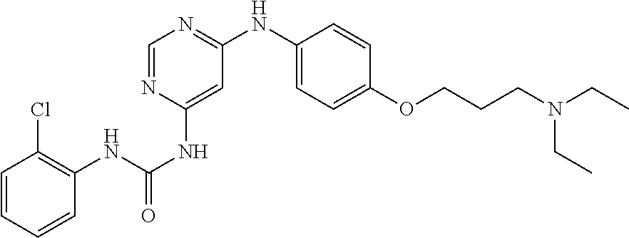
C1=CC=CC(NC(NC2=CC(NC3=CC=C(OCCCN(CC)CC)C=C3)=NC=N2)=O)=C1Cl
